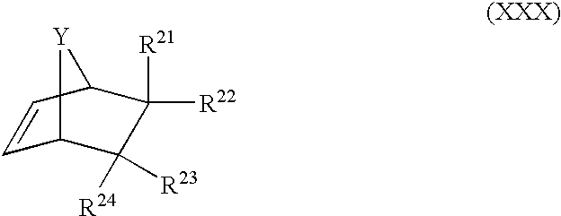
C1=CC2C([R21])([R22])C([R23])([R24])C1[Y]2
